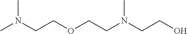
CN(CCOCCN(CCO)C)C
